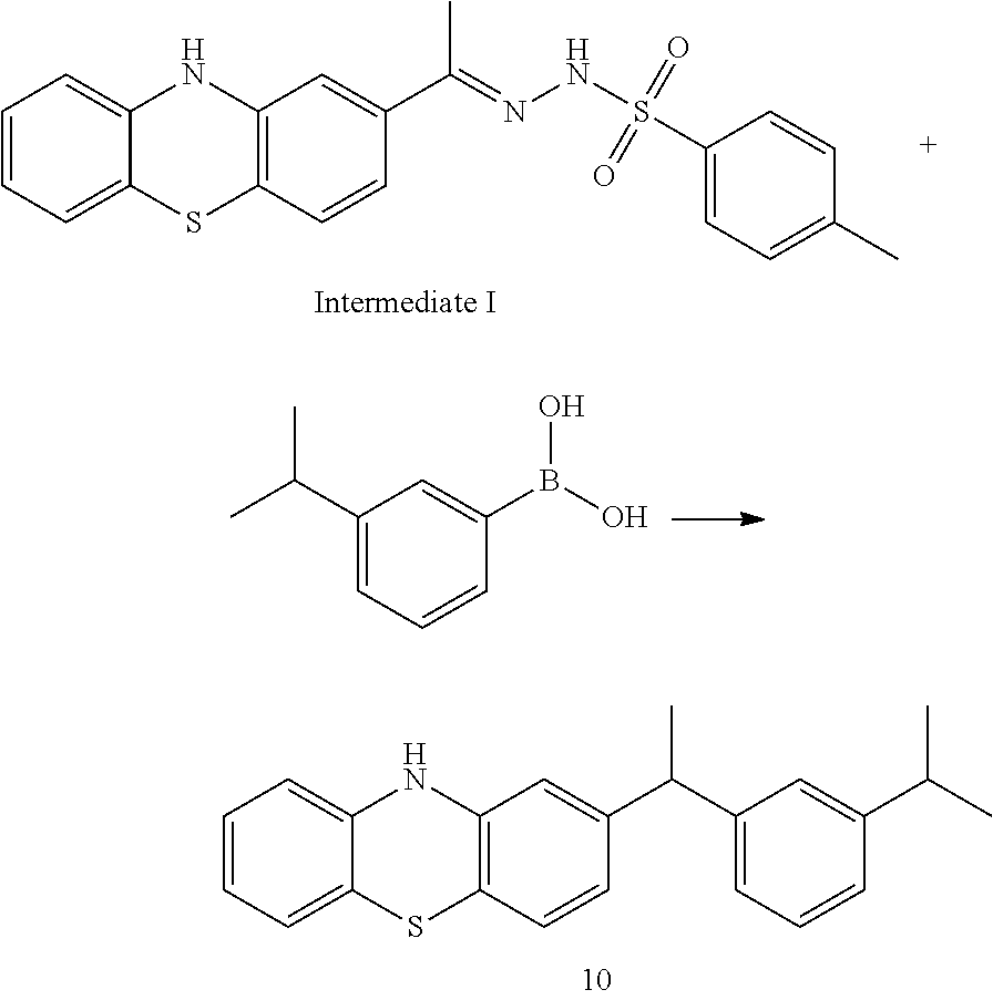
CC(=NNS(=O)(=O)C1=CC=C(C)C=C1)C1=CC2=C(SC3=CC=CC=C3N2)C=C1.OB(O)C1=CC(C(C)C)=CC=C1.C1=CC=C2NC3=C(SC2=C1)C=CC(C(C1=CC=CC(C(C)C)=C1)C)=C3
